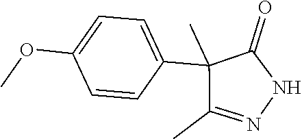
C1=CC(C2(C)C(=O)NN=C2C)=CC=C1OC
